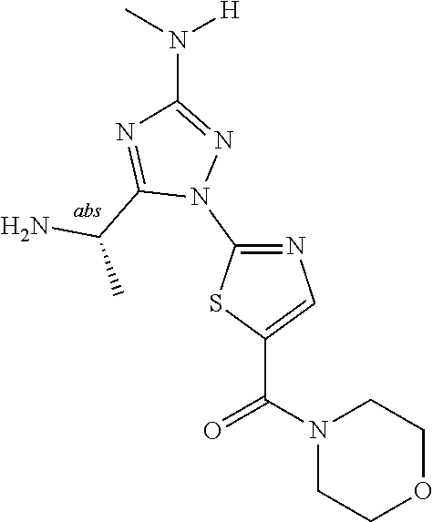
N1(C(=O)C2=CN=C(N3N=C(N(C)[H])N=C3C(N)C)S2)CCOCC1
